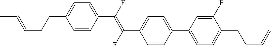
C1=CC(C(=C(C2=CC=C(C3=CC=C(CCC=C)C(F)=C3)C=C2)F)F)=CC=C1CCC=CC
